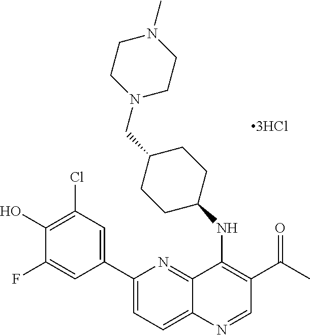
C12=NC(C3=CC(Cl)=C(O)C(F)=C3)=CC=C1N=CC(C(C)=O)=C2NC1CCC(CN2CCN(C)CC2)CC1
